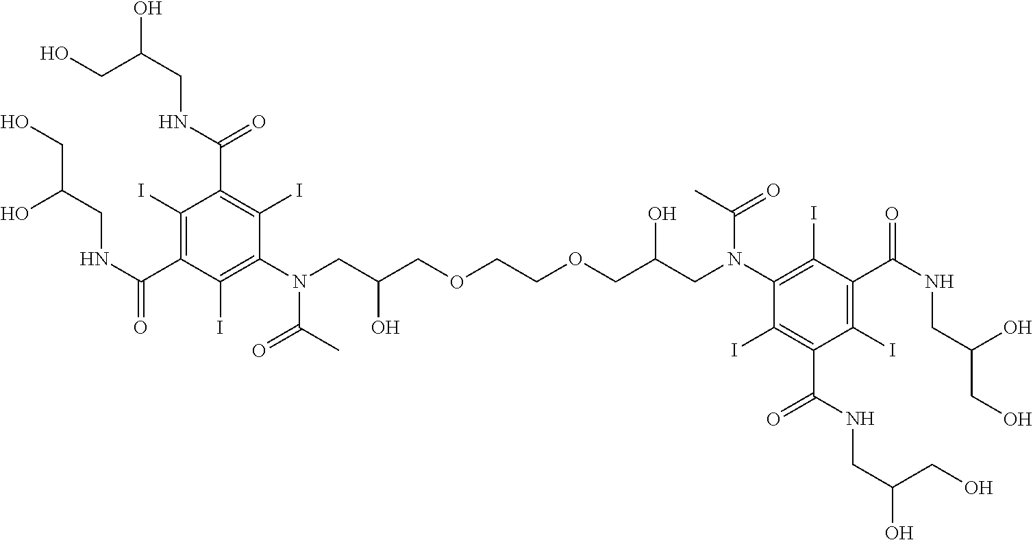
OCC(O)CNC(C1=C(I)C(C(=O)NCC(CO)O)=C(I)C(N(C(=O)C)CC(O)COCCOCC(O)CN(C(=O)C)C2=C(I)C(C(=O)NCC(O)CO)=C(I)C(C(=O)NCC(CO)O)=C2I)=C1I)=O
